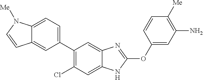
C1(C2=CC=C3C(=C2)C=CN3[Me])=C(Cl)C=C2C(=C1)N=C(OC1=CC(N)=C([Me])C=C1)N2
